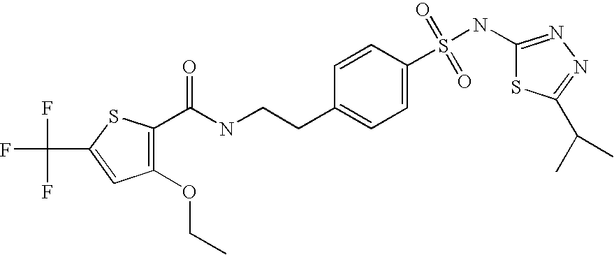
C1(OCC)=C(C(NCCC2=CC=C(S(NC3=NN=C(C(C)C)S3)(=O)=O)C=C2)=O)SC(C(F)(F)F)=C1
